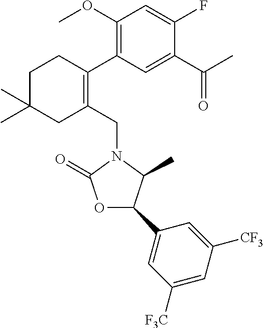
C1C(C)(C)CC(CN2C(=O)OC(C3=CC([F3C])=CC([CF3])=C3)C2C)=C(C2=C(OC)C=C(F)C(C(C)=O)=C2)C1
